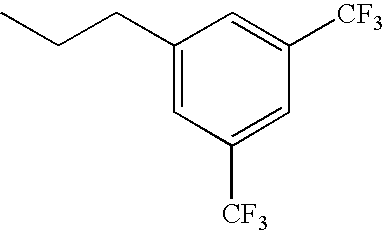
C1(CCC)=CC([CF3])=CC([CF3])=C1
